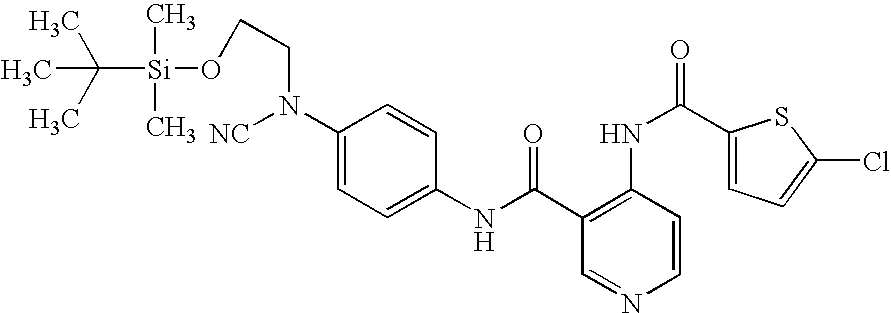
C1(NC(=O)C2=C(NC(=O)C3=CC=C(Cl)S3)C=CN=C2)=CC=C(N(CCO[Si](C(C)(C)C)(C)C)[NC])C=C1
